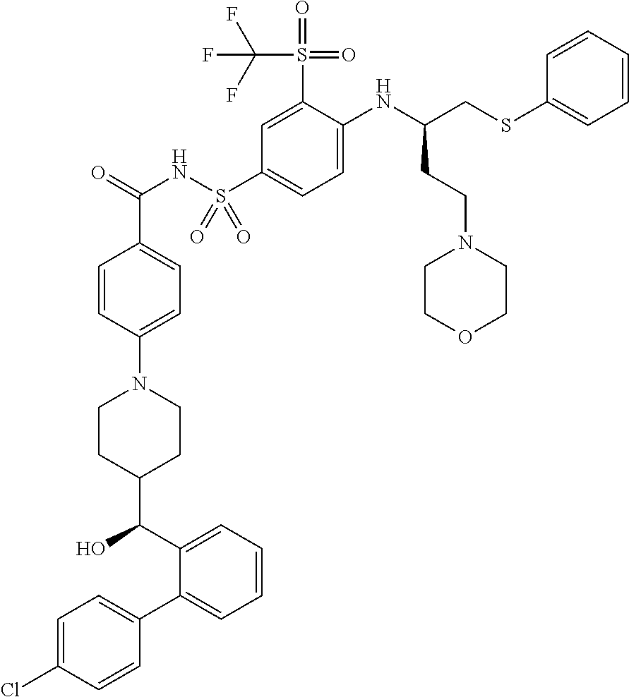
C1=C(Cl)C=CC(C2=CC=CC=C2C(O)C2CCN(C3=CC=C(C(=O)NS(C4=CC=C(NC(CSC5=CC=CC=C5)CCN5CCOCC5)C(S(=O)(=O)C(F)(F)F)=C4)(=O)=O)C=C3)CC2)=C1
